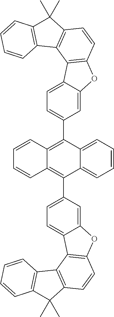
C1=C2C(=CC=C1C1=C3C(=C(C4=CC=C5C(=C4)OC4=C5C5=C(C=C4)C(C)(C)C4=C5C=CC=C4)C4=CC=CC=C41)C=CC=C3)C1=C(O2)C=CC2=C1C1=C(C2(C)C)C=CC=C1
